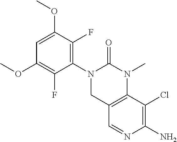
C1=C(OC)C(F)=C(N2CC3=C(N(C)C2=O)C(Cl)=C(N)N=C3)C(F)=C1OC
